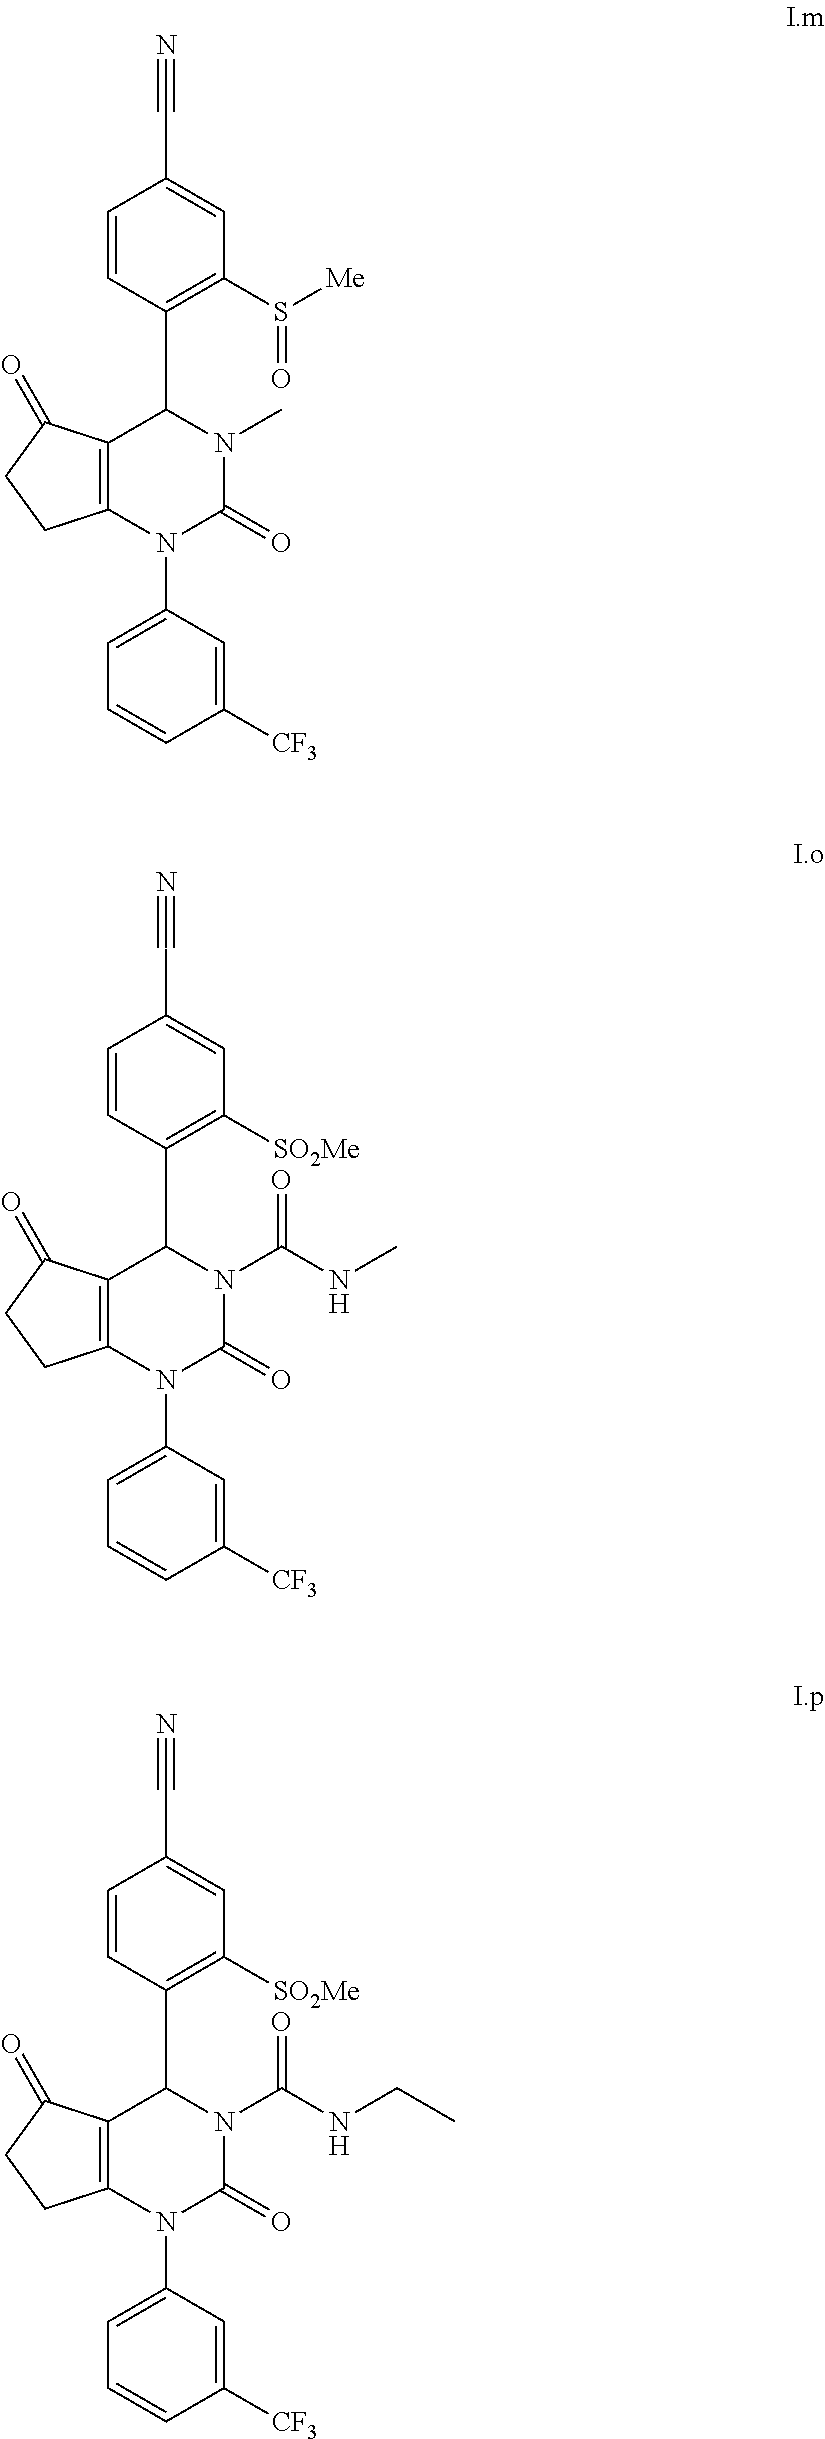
C12=C(N(C3=CC=CC([CF3])=C3)C(=O)N(C)C1C1=C(S([Me])=O)C=C(C#N)C=C1)CCC2=O.C12=C(N(C3=CC=CC([CF3])=C3)C(=O)N(C(NC)=O)C1C1=C([SO2Me])C=C(C#N)C=C1)CCC2=O.C12=C(N(C3=CC=CC([CF3])=C3)C(=O)N(C(NCC)=O)C1C1=C([SO2Me])C=C(C#N)C=C1)CCC2=O
